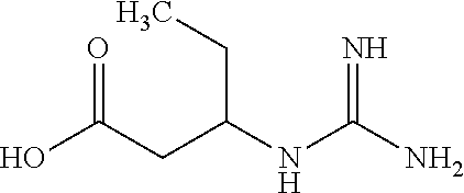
OC(CC(NC(N)=N)CC)=O
